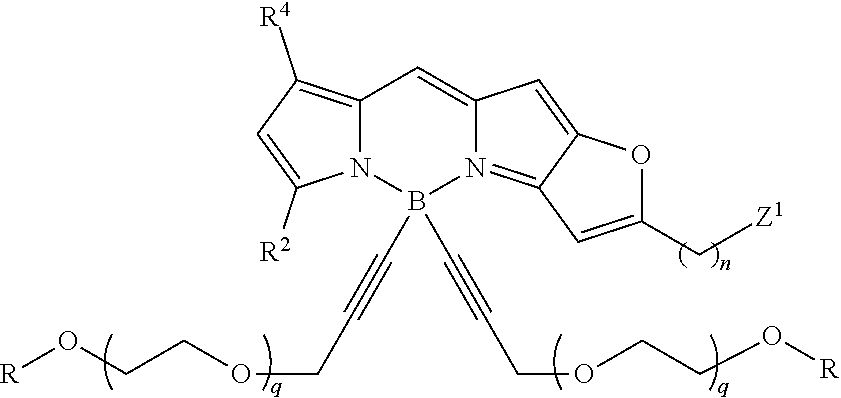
C12=C([R4])C=C([R2])N1B(C#CCOCCO[R])(C#CCOCCO[R])N1=C3C(=CC1=C2)OC(C[Z1])=C3
